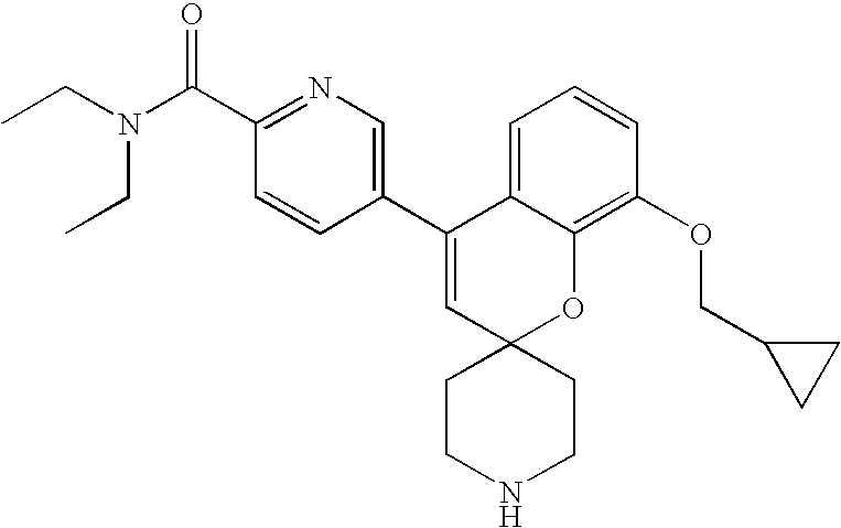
CCN(C(C1=NC=C(C2=CC3(OC4=C(OCC5CC5)C=CC=C24)CCNCC3)C=C1)=O)CC
